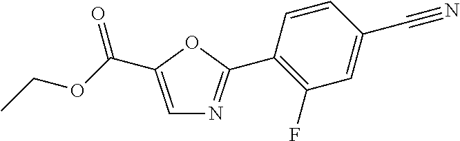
C1=C(C(OCC)=O)OC(C2=C(F)C=C(C#N)C=C2)=N1
